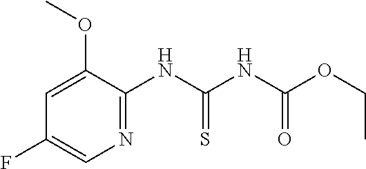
N1=C(NC(NC(OCC)=O)=S)C(OC)=CC(F)=C1
